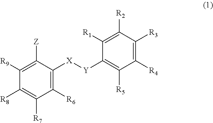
C1([R9])=C([Z])C([X][Y]C2=C([R5])C([R4])=C([R3])C([R2])=C2[R1])=C([R6])C([R7])=C1[R8]
